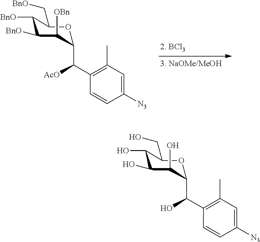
C1([N3])=CC(C)=C(C(C2C([OBn])C([BnO])C([BnO])C(C[BnO])O2)[AcO])C=C1.C1([N3])=CC(C)=C(C(C2C(O)C(O)C(O)C(CO)O2)O)C=C1
